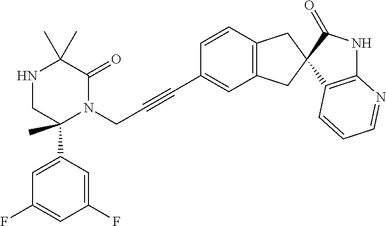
C1(C)(C)NCC(C2=CC(F)=CC(F)=C2)(C)N(CC#CC2=CC3=C(C=C2)CC2(C3)C3=C(NC2=O)N=CC=C3)C1=O
